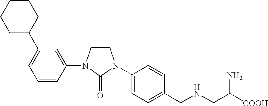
C1CN(C2=CC(C3CCCCC3)=CC=C2)C(=O)N1C1=CC=C(CNCC([COOH])N)C=C1
